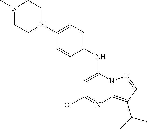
C1(NC2=CC(Cl)=NC3=C(C(C)C)C=NN23)=CC=C(N2CCN(C)CC2)C=C1
